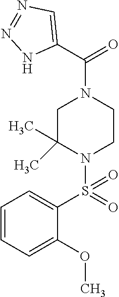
C1=CC=C(OC)C(S(N2C(C)(C)CN(C(C3=CN=NN3)=O)CC2)(=O)=O)=C1
